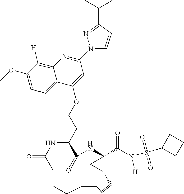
C1(OC)=CC=C2C(=C1[H])N=C(N1C=CC(C(C)C)=N1)C=C2OCCC1C(=O)NC2(C(N(S(C3CCC3)(=O)=O)[H])=O)C(C2)C=CCCCCCC(=O)N1
